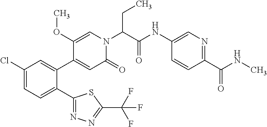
C1(Cl)=CC=C(C2=NN=C(C(F)(F)F)S2)C(C2=CC(=O)N(C(C(NC3=CN=C(C(NC)=O)C=C3)=O)CC)C=C2OC)=C1
